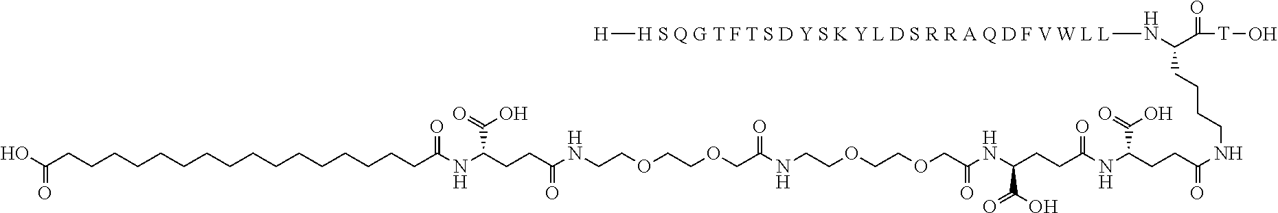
OC(CCCCCCCCCCCCCCCCC(NC(CCC(NCCOCCOCC(=O)NCCOCCOCC(=O)NC(CCC(NC(C(O)=O)CCC(NCCCCC(N[H S Q G T F T S D Y S K Y L D S R R A Q D F V W L L][H])C(=O)[T]O)=O)=O)C(O)=O)=O)C(O)=O)=O)=O
